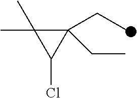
C1(CC)(CC)C(C)(C)C1Cl
